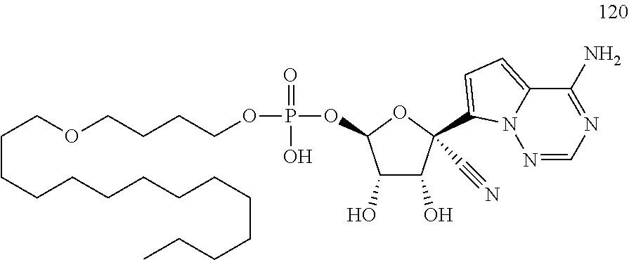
C(CCCCCCCCCCCC)COCCCCOP(=O)(O)OC1C(O)C(O)C(C#N)(C2=CC=C3C(N)=NC=NN32)O1
